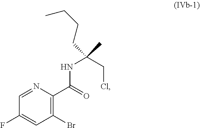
C1(Br)=C(C(=O)NC(CCl)(C)CCCC)N=CC(F)=C1
